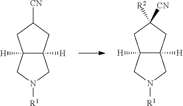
C12([H])C([H])(CC([R2])([CN])C1)CN([R1])C2.C12([H])C([H])(CC([CN])C1)CN([R1])C2
